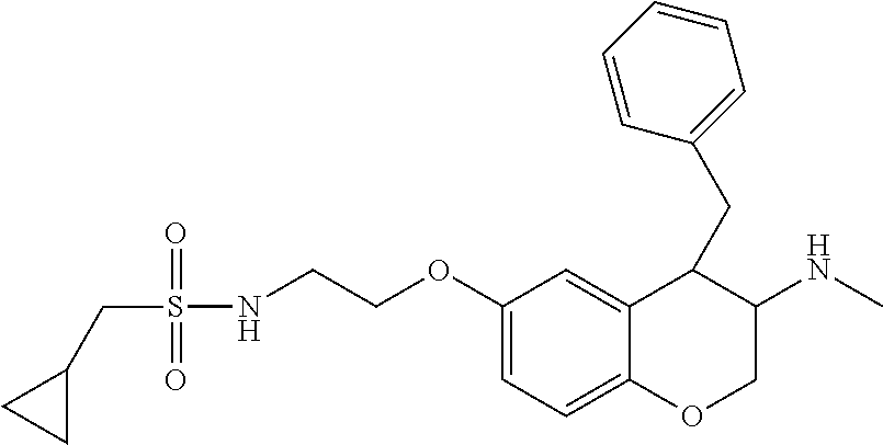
C(S(=O)(=O)NCCOC1=CC=C2C(=C1)C(CC1=CC=CC=C1)C(NC)CO2)C1CC1
